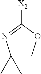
C1(C)(C)COC([X2])=N1
